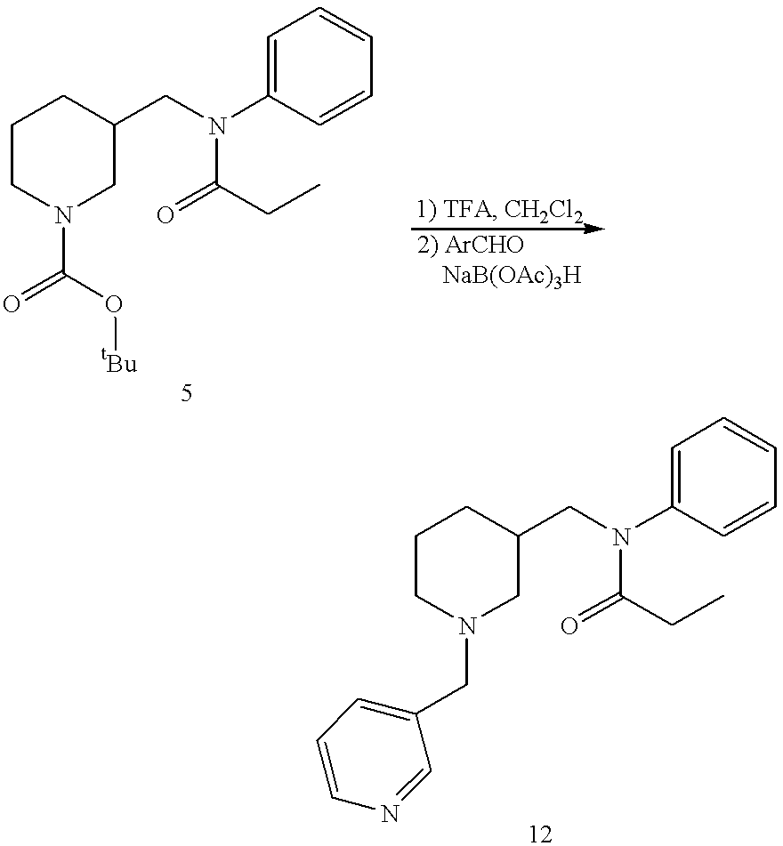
C1CN(C(=O)O[tBu])CC(CN(C(=O)CC)C2=CC=CC=C2)C1.C1CN(CC2=CC=CN=C2)CC(CN(C(=O)CC)C2=CC=CC=C2)C1
